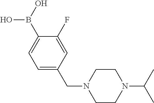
OB(O)C1=CC=C(CN2CCN(C(C)C)CC2)C=C1F
